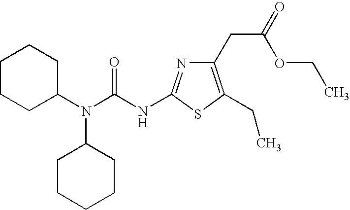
C1CCC(N(C(NC2=NC(CC(=O)OCC)=C(CC)S2)=O)C2CCCCC2)CC1
